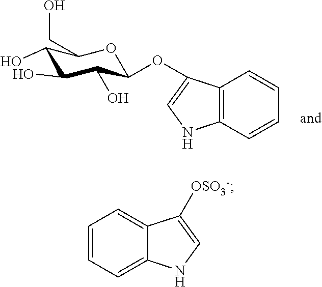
C1(O)C(O)C(O)C(OC2=CNC3=C2C=CC=C3)OC1CO.C1=CC=C2C(=C1)C([OSO3-])=CN2
